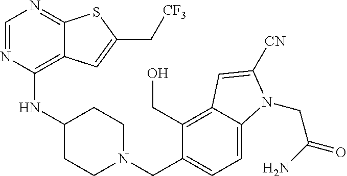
C1=NC(NC2CCN(CC3=CC=C4C(=C3CO)C=C([CN])N4CC(=O)N)CC2)=C2C(=N1)SC(C[CF3])=C2
